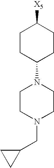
C1CN(CC2CC2)CCN1C1CCC([X5])CC1
